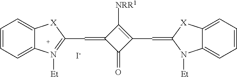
C1=CC=C2C(=C1)[X]C(C=C1C(=O)C(C=C3N([Et])C4=CC=CC=C4[X]3)=C1[NRR1])=N2[Et].[I-]
